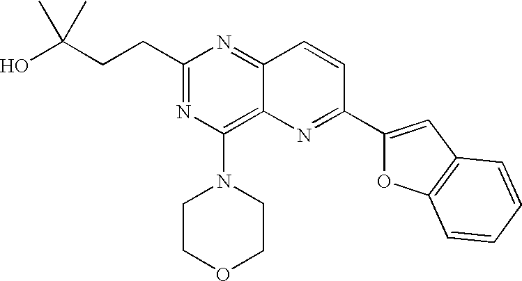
C1(CCC(O)(C)C)=NC(N2CCOCC2)=C2C(=N1)C=CC(C1=CC3=C(O1)C=CC=C3)=N2
